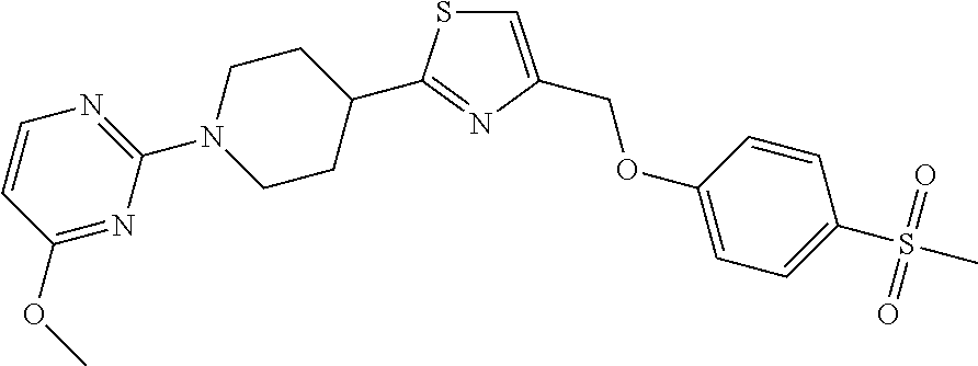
C1(N2CCC(C3=NC(COC4=CC=C(S(C)(=O)=O)C=C4)=CS3)CC2)=NC=CC(OC)=N1
